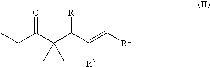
CC(C(C(C(C(=C([R2])C)[R3])[R])(C)C)=O)C
